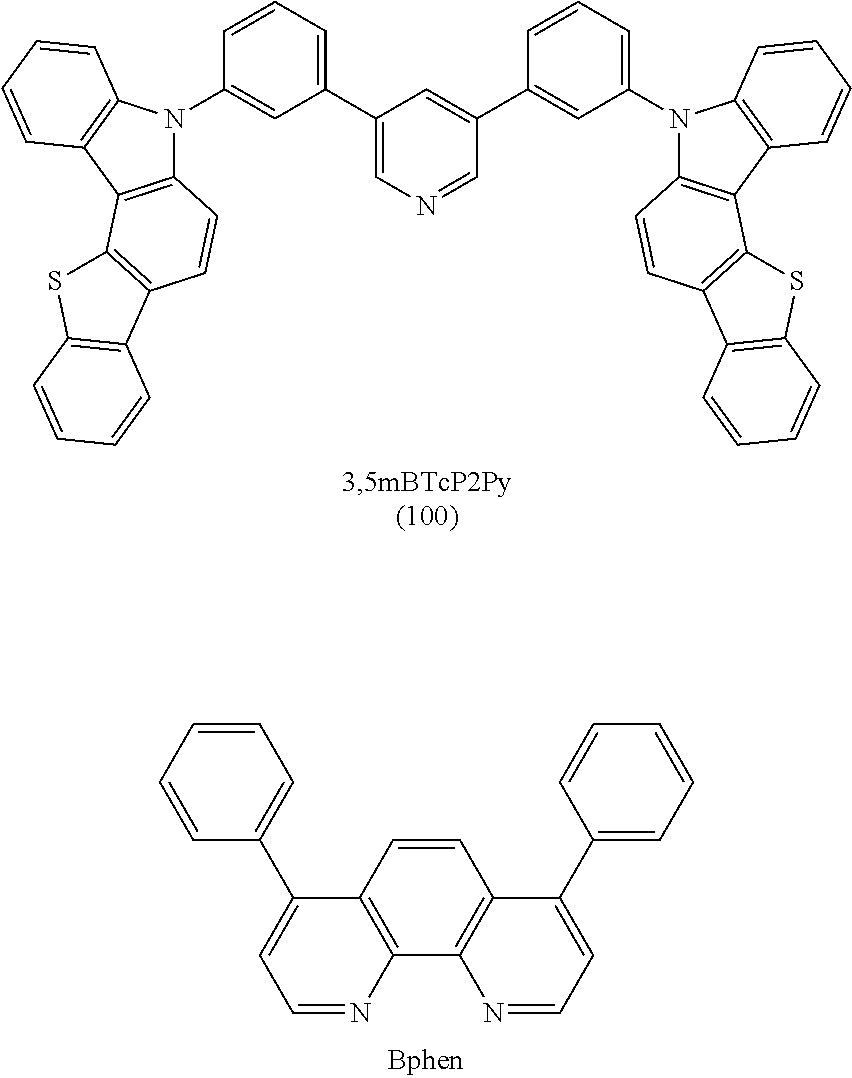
C1(C2=CC=CC(N3C4=C(C5=C3C=CC=C5)C3=C(C=C4)C4=C(S3)C=CC=C4)=C2)=CN=CC(C2=CC(N3C4=C(C5=C3C=CC=C5)C3=C(C=C4)C4=C(S3)C=CC=C4)=CC=C2)=C1.C1=CC2=C(C3=C1C(C1=CC=CC=C1)=CC=N3)N=CC=C2C1=CC=CC=C1
